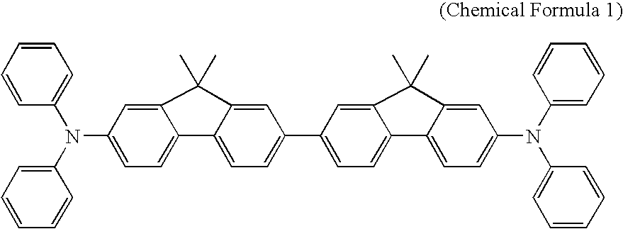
C12=CC(N(C3=CC=CC=C3)C3=CC=CC=C3)=CC=C1C1=CC=C(C3=CC=C4C(=C3)C(C)(C)C3=CC(N(C5=CC=CC=C5)C5=CC=CC=C5)=CC=C43)C=C1C2(C)C
